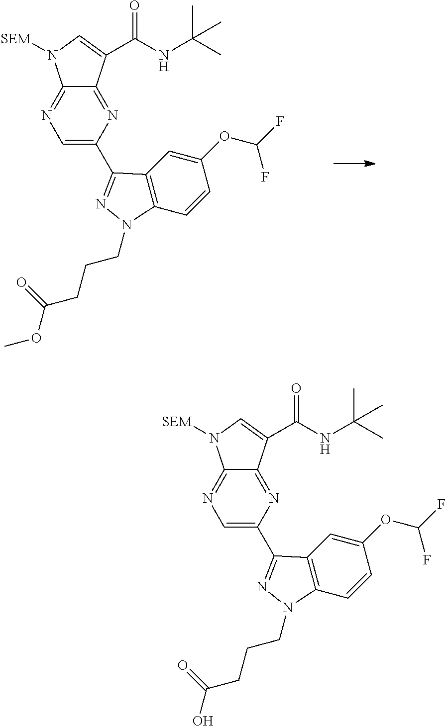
N1=C2C(=NC(C3=NN(CCCC(OC)=O)C4=C3C=C(OC(F)F)C=C4)=C1)C(C(NC(C)(C)C)=O)=CN2[SEM].N1=C2C(=NC(C3=NN(CCCC(O)=O)C4=C3C=C(OC(F)F)C=C4)=C1)C(C(NC(C)(C)C)=O)=CN2[SEM]
